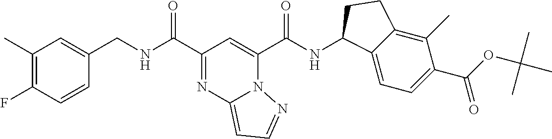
C1(C)=C(F)C=CC(CNC(C2=NC3=CC=NN3C(C(NC3C4=CC=C(C(OC(C)(C)C)=O)C(C)=C4CC3)=O)=C2)=O)=C1
